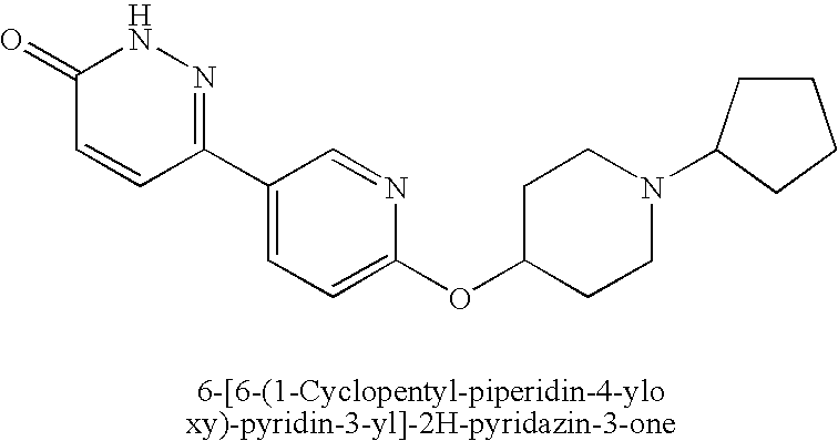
C1(C2=NNC(=O)C=C2)=CC=C(OC2CCN(C3CCCC3)CC2)N=C1
